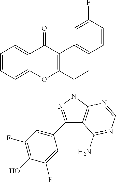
C1=CC=C2C(=C1)OC(C(N1N=C(C3=CC(F)=C(O)C(F)=C3)C3=C1N=CN=C3N)C)=C(C1=CC=CC(F)=C1)C2=O
